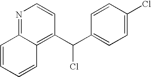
C12=NC=CC(C(C3=CC=C(Cl)C=C3)Cl)=C1C=CC=C2
